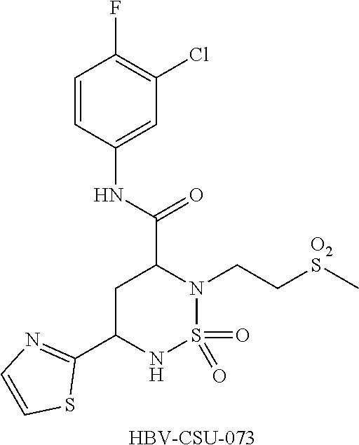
O=S1(=O)N(CC[O2S]C)C(C(=O)NC2=CC(Cl)=C(F)C=C2)CC(C2=NC=CS2)N1.[HBV-CSU-073]
